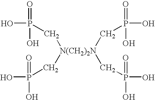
OP(O)(=O)C[N(CH2)2N](CP(O)(=O)O)(CP(O)(O)=O)CP(O)(=O)O
